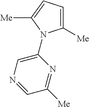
C1(N2C([Me])=CC=C2[Me])=CN=CC([Me])=N1
